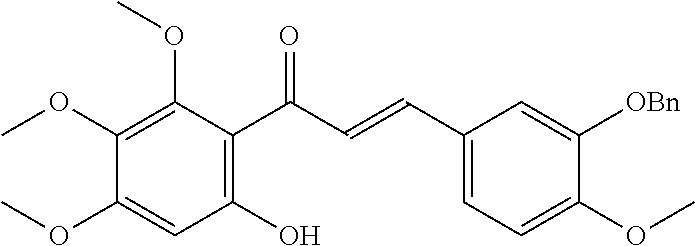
C1(O)=C(C(C=CC2=CC=C(OC)C([OBn])=C2)=O)C(OC)=C(OC)C(OC)=C1
